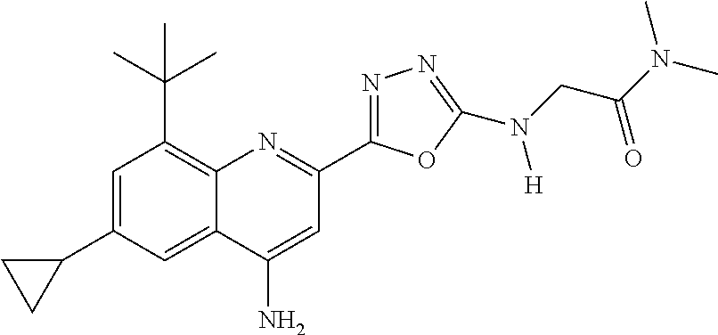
C1=C(C2CC2)C=C2C(=C1C(C)(C)C)N=C(C1=NN=C(N(CC(N(C)C)=O)[H])O1)C=C2N
